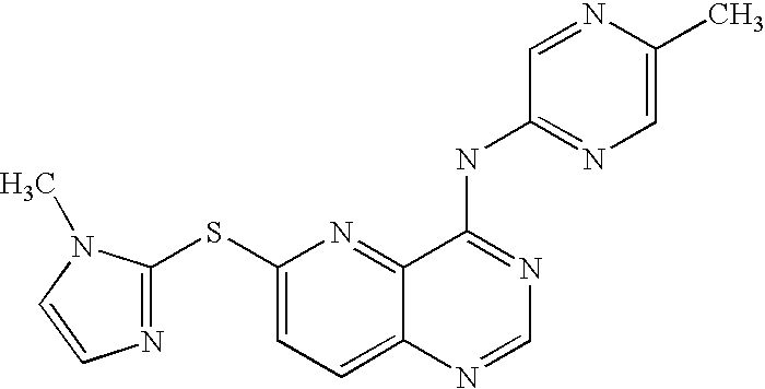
C1(SC2=NC=CN2C)=CC=C2C(=N1)C(NC1=NC=C(C)N=C1)=NC=N2
